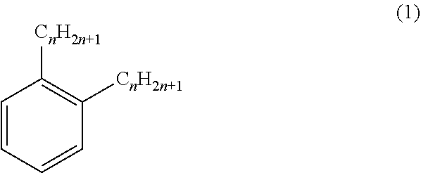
C1=CC=CC([CnH2n+1])=C1[CnH2n+1]
